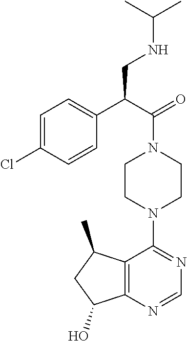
CC(C)NCC(C1=CC=C(Cl)C=C1)C(=O)N1CCN(C2=NC=NC3=C2C(C)CC3O)CC1
